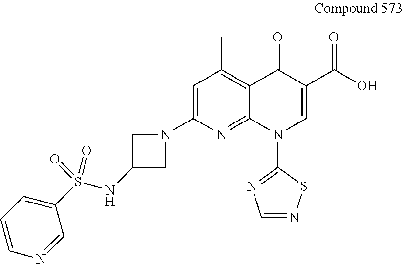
C1=C(N2CC(NS(C3=CC=CN=C3)(=O)=O)C2)N=C2C(=C1C)C(=O)C(C(O)=O)=CN2C1=NC=NS1
